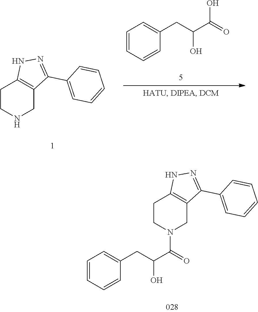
C1CNCC2=C1NN=C2C1=CC=CC=C1.C1=CC=CC(CC(C(=O)O)O)=C1.C1CN(C(=O)C(CC2=CC=CC=C2)O)CC2=C1NN=C2C1=CC=CC=C1
